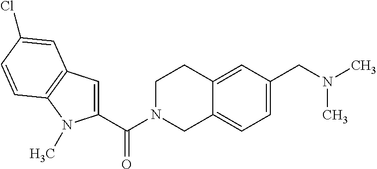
C1(C(N2CC3=CC=C(CN(C)C)C=C3CC2)=O)=CC2=C(N1C)C=CC(Cl)=C2
